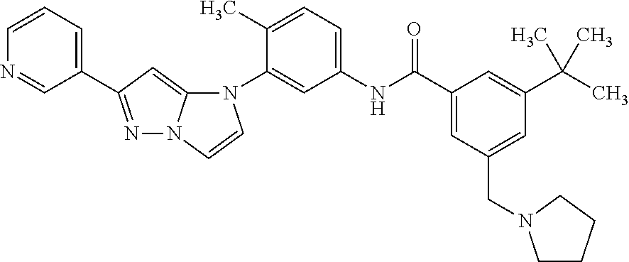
C1(C2=NN3C(=C2)N(C2=CC(NC(C4=CC(CN5CCCC5)=CC(C(C)(C)C)=C4)=O)=CC=C2C)C=C3)=CC=CN=C1
